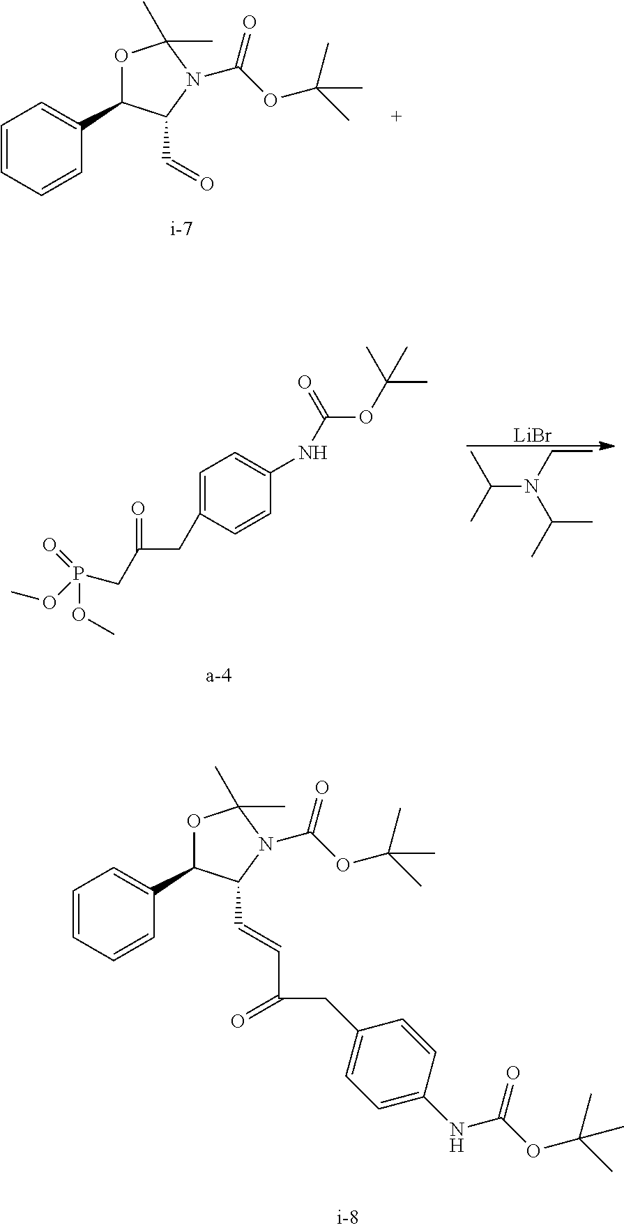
CC(C)N(C(C)C)CC.[LiBr].C1=C(CC(CP(OC)(=O)OC)=O)C=CC(NC(OC(C)(C)C)=O)=C1.C1=CC=CC(C2OC(C)(C)N(C(OC(C)(C)C)=O)C2C=CC(=O)CC2=CC=C(NC(OC(C)(C)C)=O)C=C2)=C1.C1=CC=CC(C2OC(C)(C)N(C(OC(C)(C)C)=O)C2C=O)=C1
